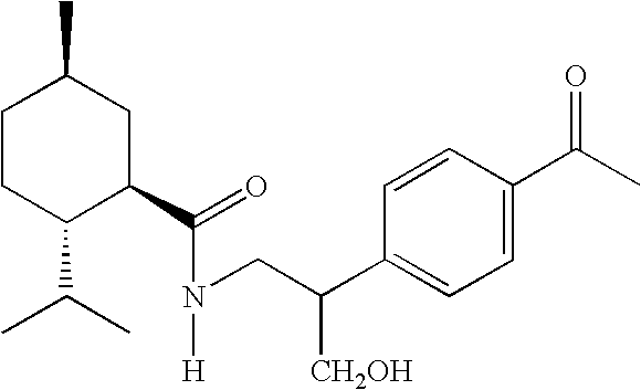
C1CC(C(C)C)C(C(=O)N(CC(C2=CC=C(C(C)=O)C=C2)[CH2OH])[H])CC1C
